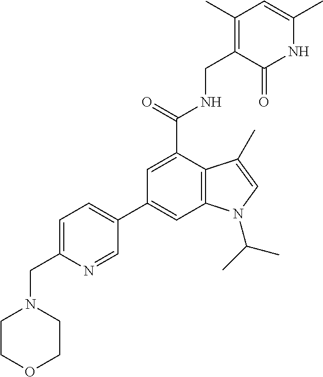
C1=C(C(NCC2=C(C)C=C(C)NC2=O)=O)C2=C(C=C1C1=CC=C(CN3CCOCC3)N=C1)N(C(C)C)C=C2C
